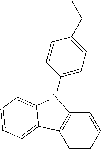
C1=CC=CC2=C1C1=CC=CC=C1N2C1=CC=C(CC)C=C1
